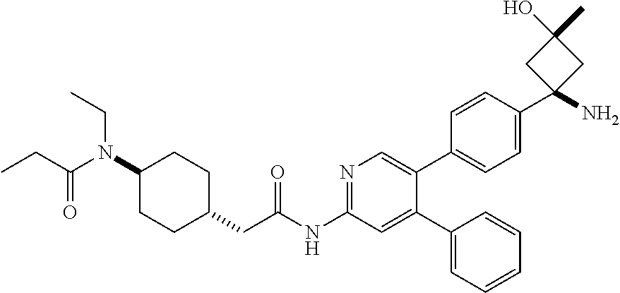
N1=C(NC(CC2CCC(N(C(=O)CC)CC)CC2)=O)C=C(C2=CC=CC=C2)C(C2=CC=C(C3(N)CC(C)(O)C3)C=C2)=C1
